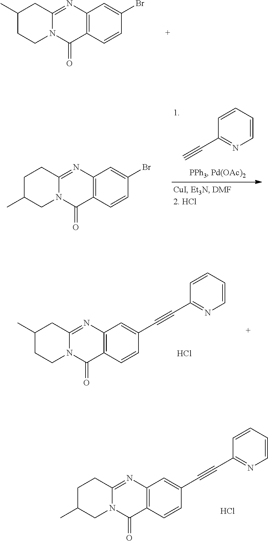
C1C(C)CN2C(=NC3=C(C2=O)C=CC(C#CC2=NC=CC=C2)=C3)C1.Cl.C1(C)CCN2C(=NC3=C(C2=O)C=CC(Br)=C3)C1.C1(C)CCN2C(=NC3=C(C2=O)C=CC(C#CC2=NC=CC=C2)=C3)C1.Cl.C1C(C)CN2C(=NC3=C(C2=O)C=CC(Br)=C3)C1.C1=CC(C#C)=NC=C1
